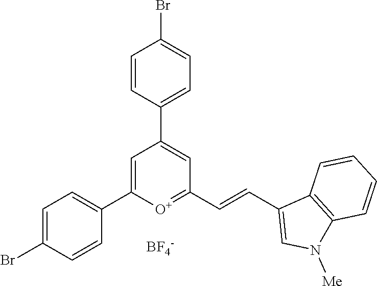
[BF4-].C1=C(C2=CC=C(Br)C=C2)[O+]=C(C=CC2=CN([Me])C3=C2C=CC=C3)C=C1C1=CC=C(Br)C=C1
